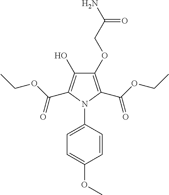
C1(OCC(N)=O)=C(C(OCC)=O)N(C2=CC=C(OC)C=C2)C(C(OCC)=O)=C1O
